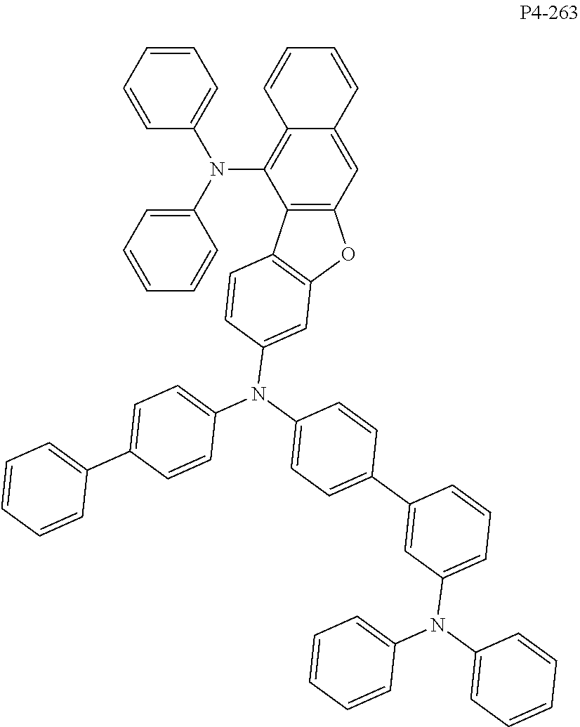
C1=CC=CC(N(C2=CC=CC=C2)C2=C3C(=CC4=C2C2=C(O4)C=C(N(C4=CC=C(C5=CC=CC=C5)C=C4)C4=CC=C(C5=CC(N(C6=CC=CC=C6)C6=CC=CC=C6)=CC=C5)C=C4)C=C2)C=CC=C3)=C1
